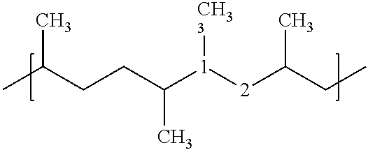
CC(CCC([1]([2]C(CC)C)[CH33])C)C
